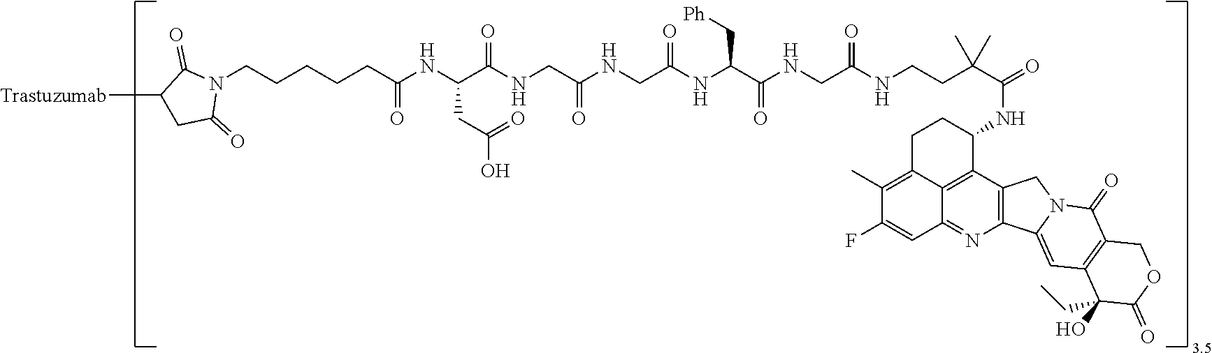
C(C(NCC(NCC(NC(C(NCC(NCCC(C(=O)NC1CCC2=C(C)C(F)=CC3=NC4=C(C1=C23)CN1C4=CC2=C(C1=O)COC(=O)C2(O)CC)(C)C)=O)=O)C[Ph])=O)=O)=O)(CC(=O)O)NC(CCCCCN1C(=O)C([Trastuzumab])CC1=O)=O
